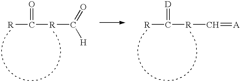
[R]C([R]C([H])=O)=O.[R]C([R]C=[A])=[D]
